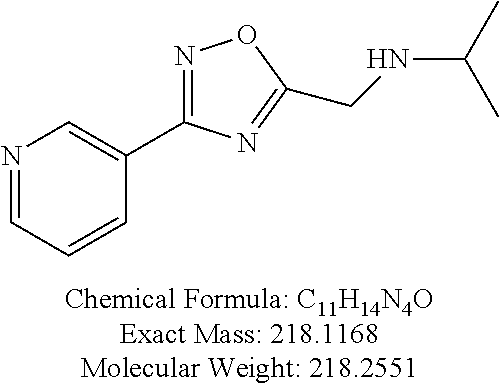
N1=CC=CC(C2=NOC(CNC(C)C)=N2)=C1
